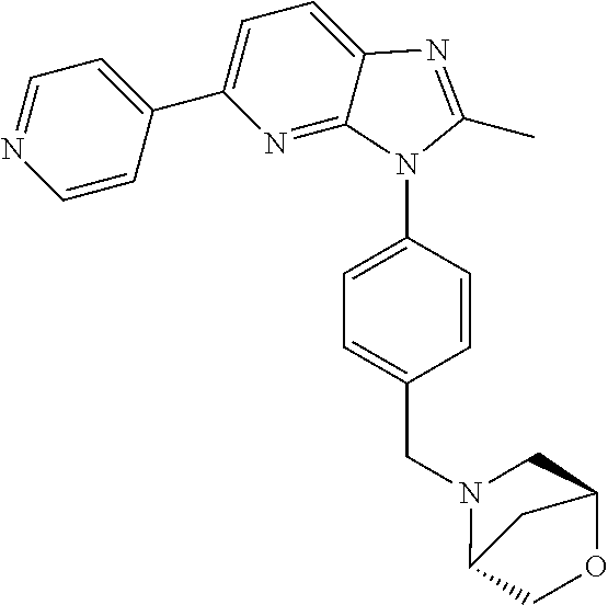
C1=C2C(=NC(C3=CC=NC=C3)=C1)N(C1=CC=C(CN3C4COC(C3)C4)C=C1)C(C)=N2
